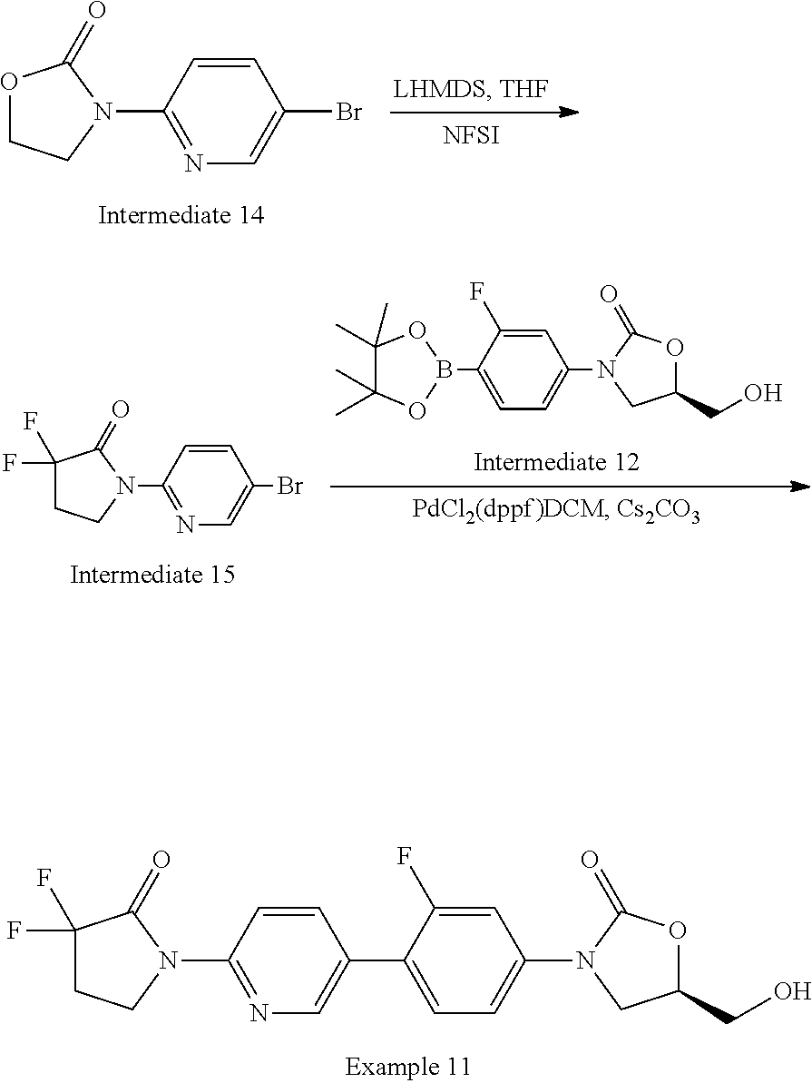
C1CN(C2=NC=C(C3=CC=C(N4CC(CO)OC4=O)C=C3F)C=C2)C(=O)C1(F)F.O1CCN(C2=NC=C(Br)C=C2)C1=O.[NFSI].C1CN(C2=NC=C(Br)C=C2)C(=O)C1(F)F.C1(B2OC(C)(C)C(C)(C)O2)=CC=C(N2CC(CO)OC2=O)C=C1F
